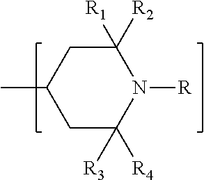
C1(C)CC([R3])([R4])N([R])C([R1])([R2])C1
